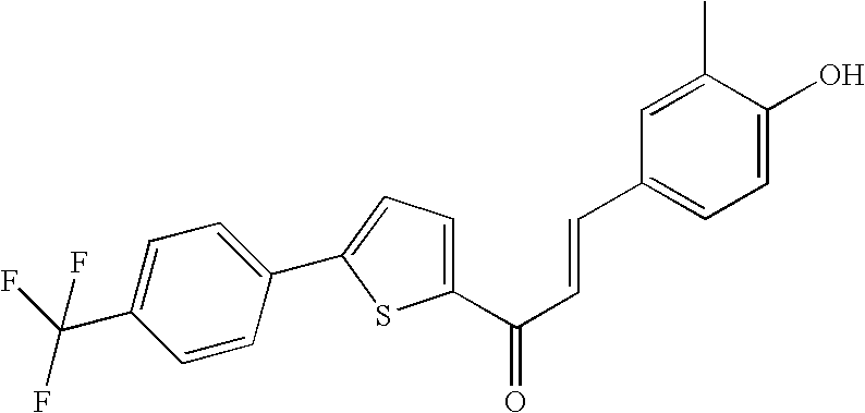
C1(C2=CC=C(C(C=CC3=CC=C(O)C(C)=C3)=O)S2)=CC=C(C(F)(F)F)C=C1
